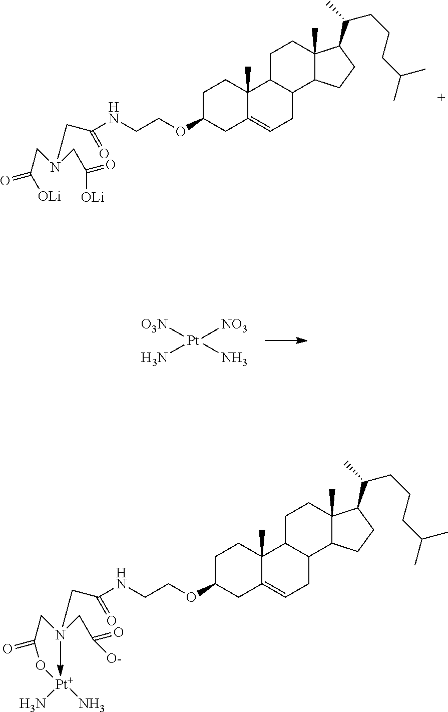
[O3N][Pt]([NO3])(N)N.C1C(OCCNC(CN(CC([OLi])=O)CC(=O)[OLi])=O)CC2=CCC3C(C2(C)C1)CCC1(C)C3CCC1C(C)CCCC(C)C.C1C(OCCNC(CN(CC(O[Pt](N)N)=O)CC(=O)[O-])=O)CC2=CCC3C(C2(C)C1)CCC1(C)C3CCC1C(C)CCCC(C)C
